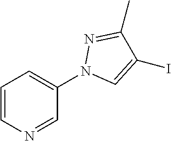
C1=CN=CC(N2C=C(I)C(C)=N2)=C1
